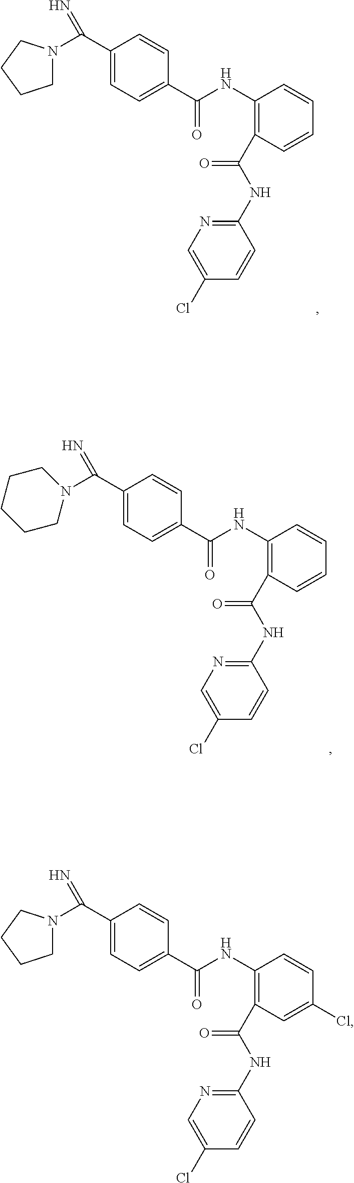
C1(C(N2CCCC2)=N)=CC=C(C(NC2=C(C(NC3=NC=C(Cl)C=C3)=O)C=CC=C2)=O)C=C1.C1(C(=N)N2CCCCC2)=CC=C(C(NC2=C(C(NC3=NC=C(Cl)C=C3)=O)C=CC=C2)=O)C=C1.C1(C(N2CCCC2)=N)=CC=C(C(NC2=C(C(NC3=NC=C(Cl)C=C3)=O)C=C(Cl)C=C2)=O)C=C1
